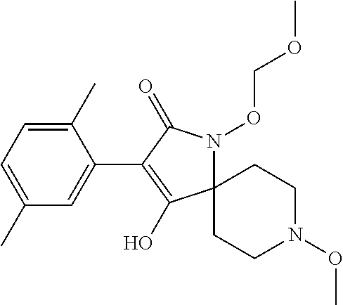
C1(C2=C(O)C3(N(OCOC)C2=O)CCN(OC)CC3)=CC(C)=CC=C1C
